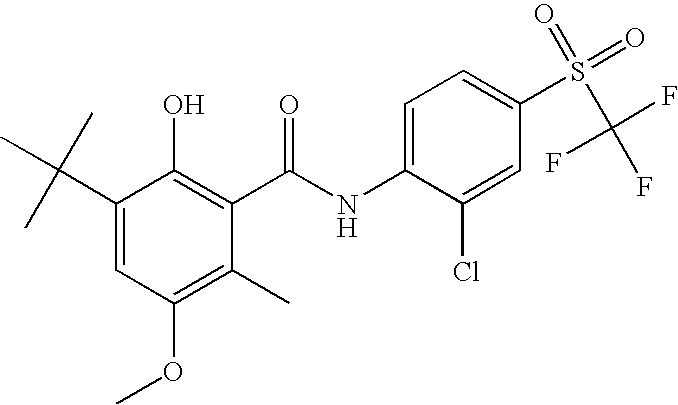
C1(C(C)(C)C)=CC(OC)=C(C)C(C(NC2=CC=C(S(=O)(=O)C(F)(F)F)C=C2Cl)=O)=C1O
